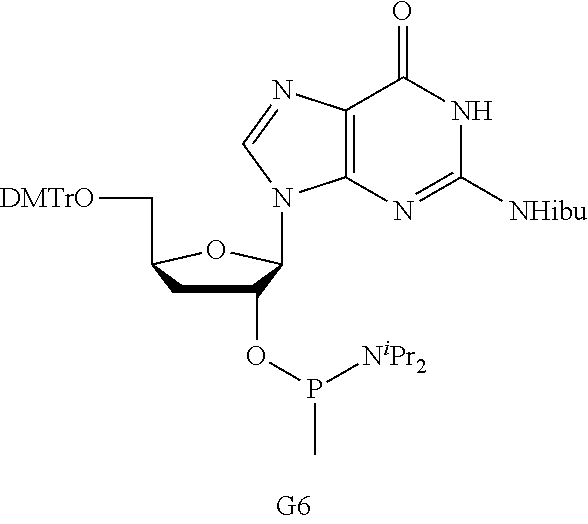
C1(OP([NiPr2])C)CC(C[DMTrO])OC1N1C2=C(C(=O)NC([NHibu])=N2)N=C1
